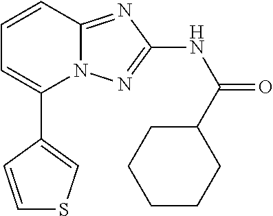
C1(C2=CSC=C2)=CC=CC2=NC(NC(=O)C3CCCCC3)=NN12
